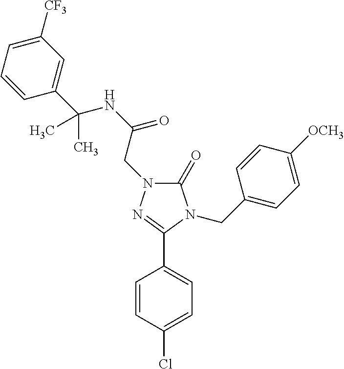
C1(=O)N(CC(NC(C2=CC([CF3])=CC=C2)(C)C)=O)N=C(C2=CC=C(Cl)C=C2)N1CC1=CC=C([OCH3])C=C1
